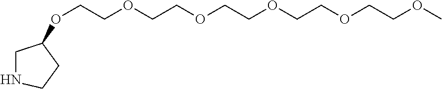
N1CC(OCCOCCOCCOCCOCCOC)CC1
